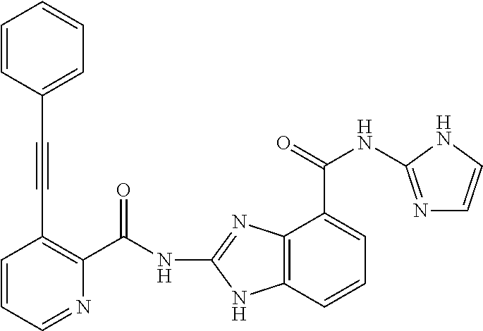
C12=C(C=CC=C1C(NC1=NC=CN1)=O)NC(NC(C1=C(C#CC3=CC=CC=C3)C=CC=N1)=O)=N2
